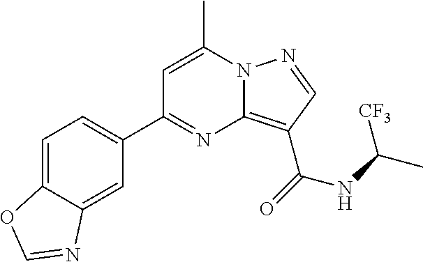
C1=C(C)N2C(=C(C(=O)NC(C)[CF3])C=N2)N=C1C1=CC=C2C(=C1)N=CO2
